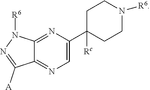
C12=NC(C3([Rc])CCN([R6])CC3)=CN=C1C([A])=NN2[R6]
